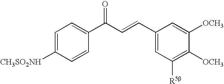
C1=C([CH3SO2NH])C=CC(C(C=CC2=CC([R5b])=C([OCH3])C([OCH3])=C2)=O)=C1
